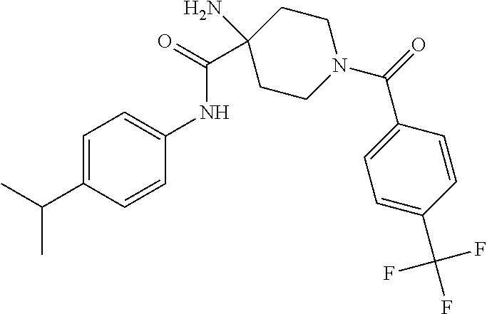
CC(C1=CC=C(NC(C2(N)CCN(C(=O)C3=CC=C(C(F)(F)F)C=C3)CC2)=O)C=C1)C
